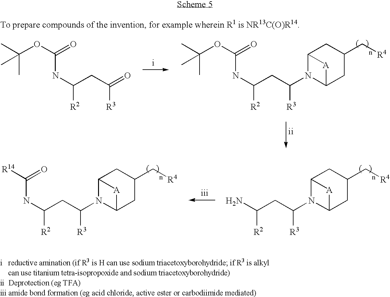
C12N(C(CC(N)[R2])[R3])C(CC(C[R4])C1)[A]2.C12N(C(CC(NC([R14])=O)[R2])[R3])C(CC(C[R4])C1)[A]2.C12N(C(CC(NC(OC(C)(C)C)=O)[R2])[R3])C(CC(C[R4])C1)[A]2.C(CC(NC(OC(C)(C)C)=O)[R2])([R3])=O
